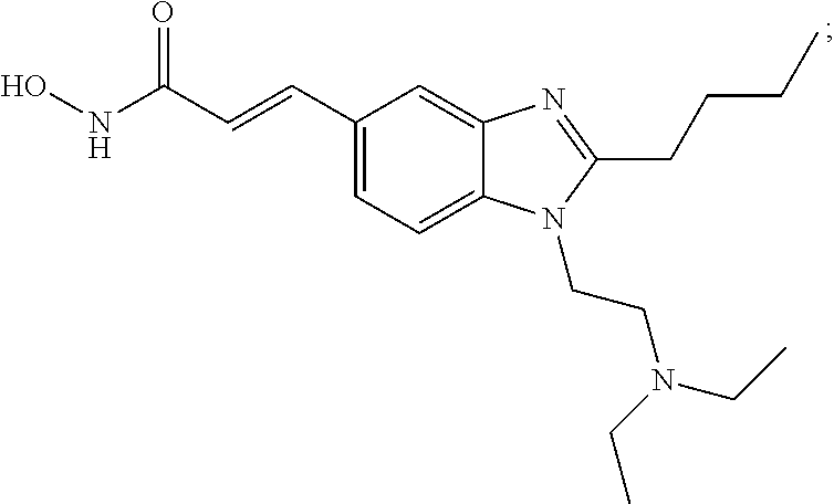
C1(C=CC(NO)=O)=CC=C2C(=C1)N=C(CCCC)N2CCN(CC)CC
